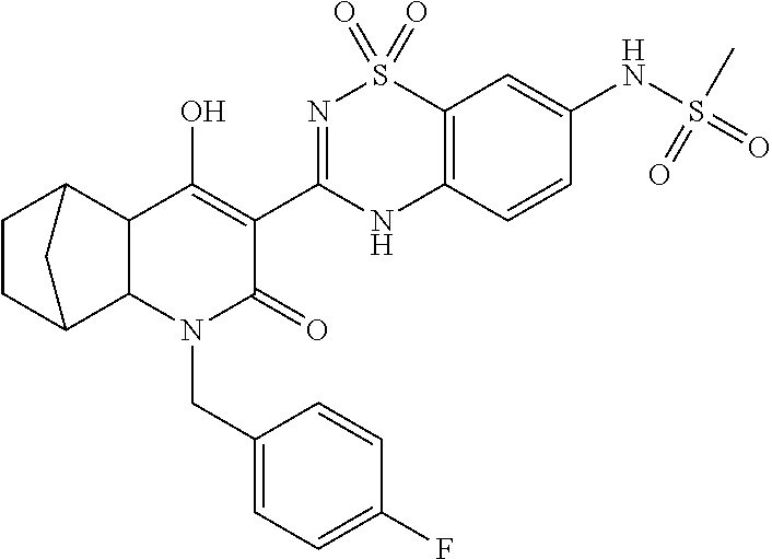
C12C3CCC(C1C(O)=C(C1=NS(=O)(=O)C4=C(N1)C=CC(NS(=O)(C)=O)=C4)C(=O)N2CC1=CC=C(F)C=C1)C3
